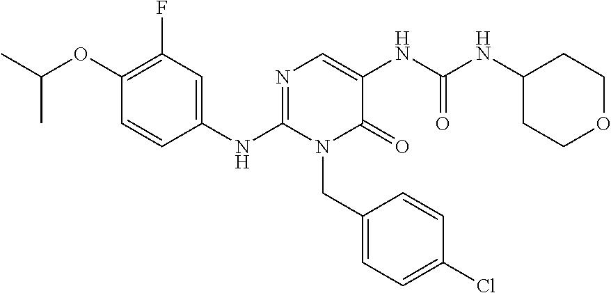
C1(OC(C)C)=C(F)C=C(NC2=NC=C(NC(NC3CCOCC3)=O)C(=O)N2CC2=CC=C(Cl)C=C2)C=C1
